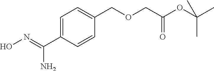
C1=C(C(N)=NO)C=CC(COCC(=O)OC(C)(C)C)=C1
